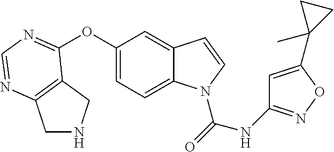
C1(OC2=NC=NC3=C2CNC3)=CC=C2C(=C1)C=CN2C(=O)NC1=NOC(C2(C)CC2)=C1
